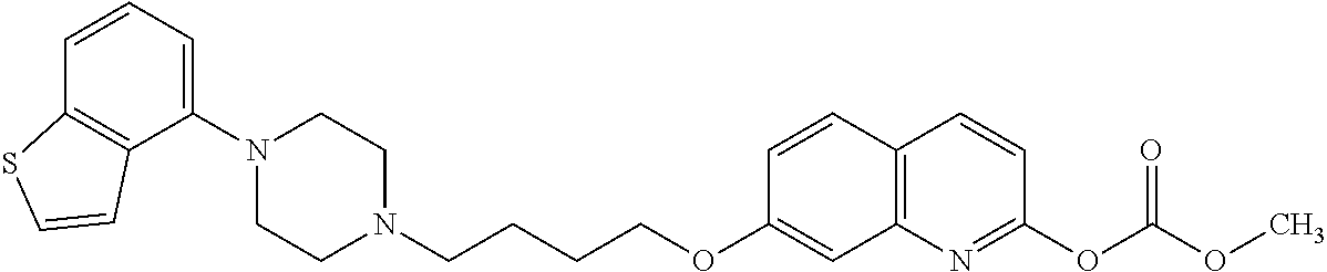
C1(N2CCN(CCCCOC3=CC4=C(C=C3)C=CC(OC(=O)OC)=N4)CC2)=CC=CC2=C1C=CS2
